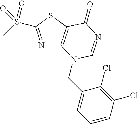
N1=C(S(C)(=O)=O)SC2=C1N(CC1=CC=CC(Cl)=C1Cl)C=NC2=O
